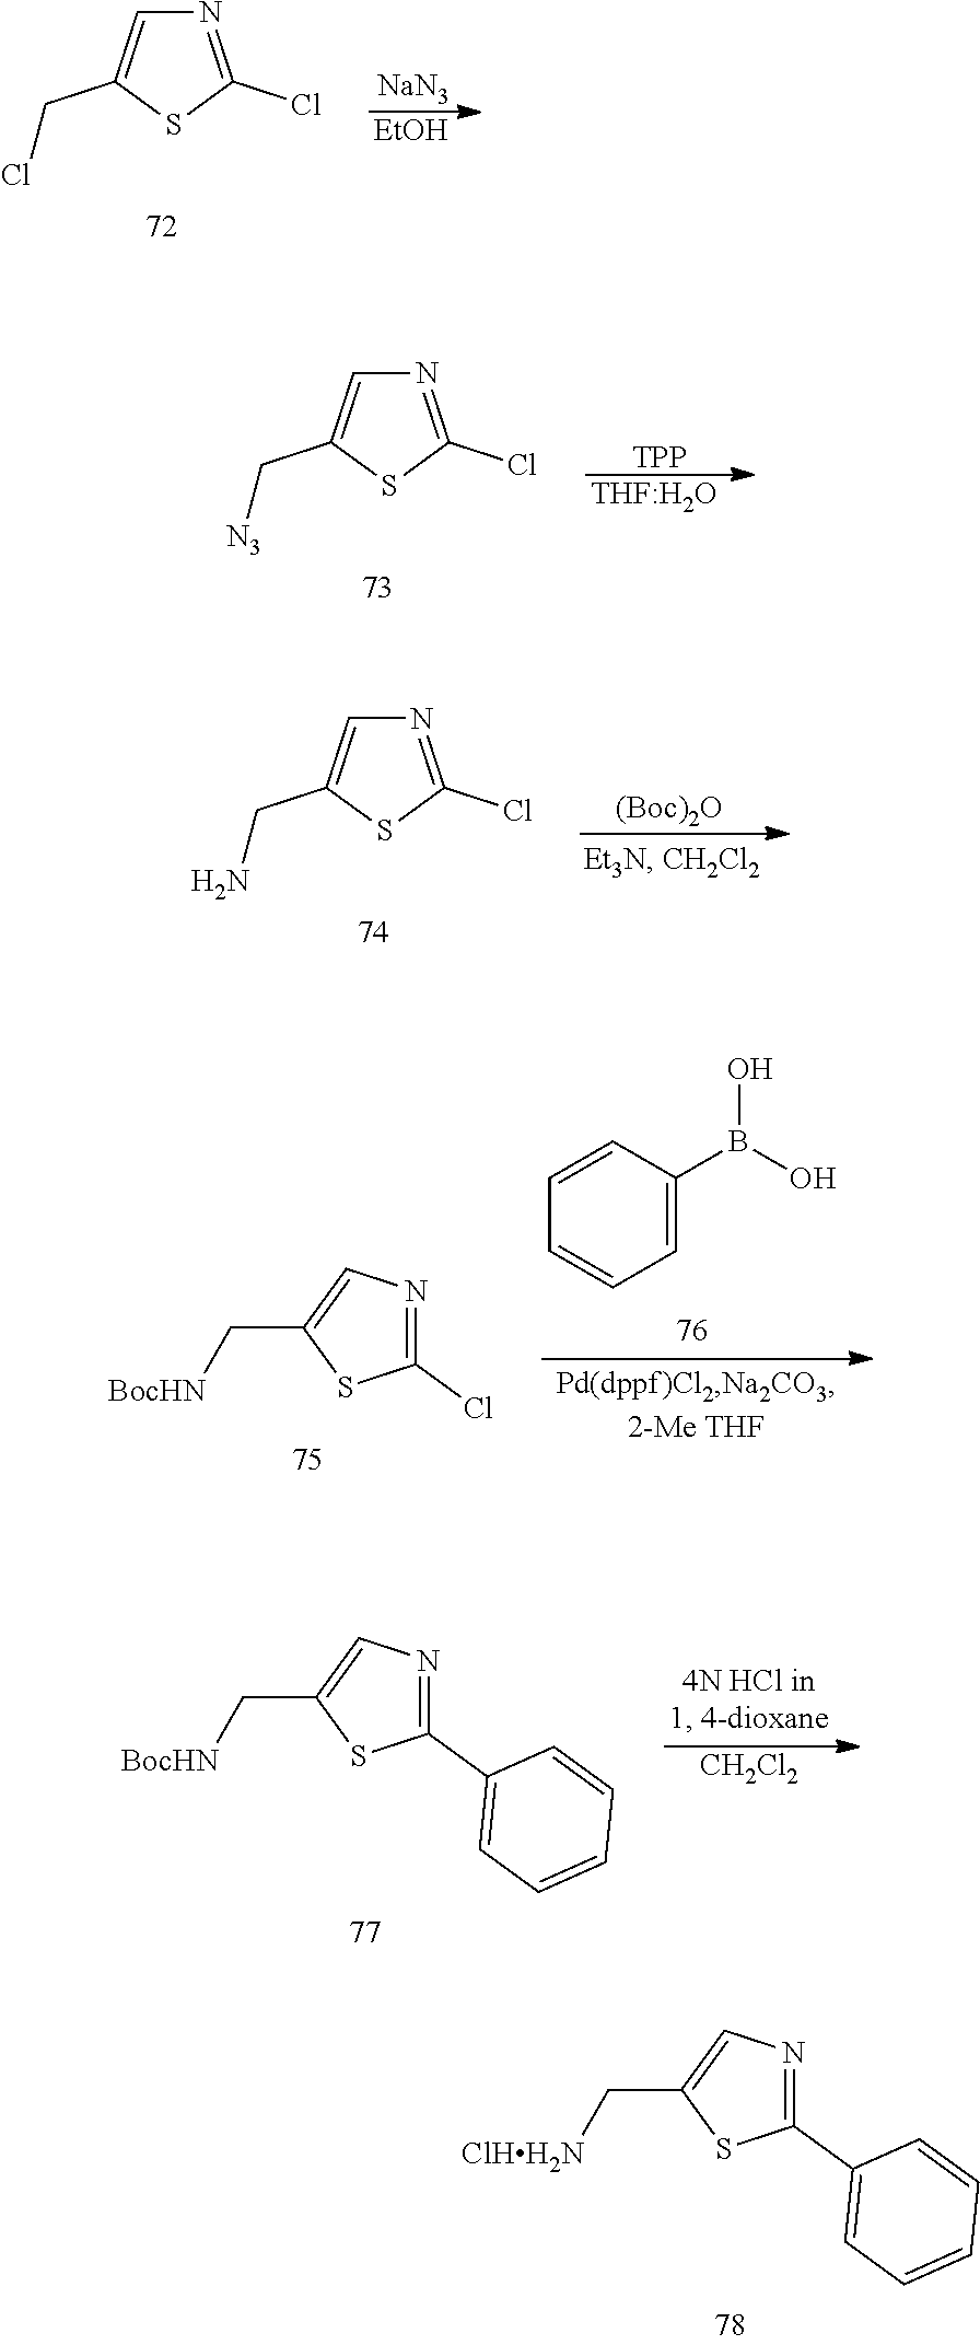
C(C1=CN=C(C2=CC=CC=C2)S1)[ClHH2N].[NaN3].[EtOH].N1=C(Cl)SC(CCl)=C1.[TPP].[THF:H2O].N1=C(Cl)SC(C[N3])=C1.[(Boc)2O].N1=C(Cl)SC(CN)=C1.C1=CC=CC=C1B(O)O.C(C1=CN=C(Cl)S1)[BocHN].[CH2Cl2].C(C1=CN=C(C2=CC=CC=C2)S1)[BocHN]
